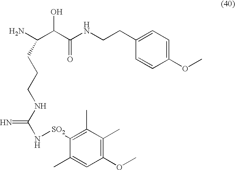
C(CNC(C(C(N)CCCNC(N[SO2]C1=C(C)C(C)=C(OC)C=C1C)=N)O)=O)C1=CC=C(OC)C=C1
